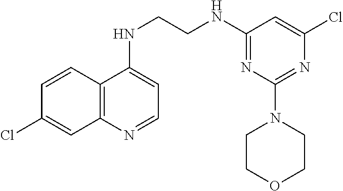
C12=C(N=CC=C1NCCNC1=NC(N3CCOCC3)=NC(Cl)=C1)C=C(Cl)C=C2
